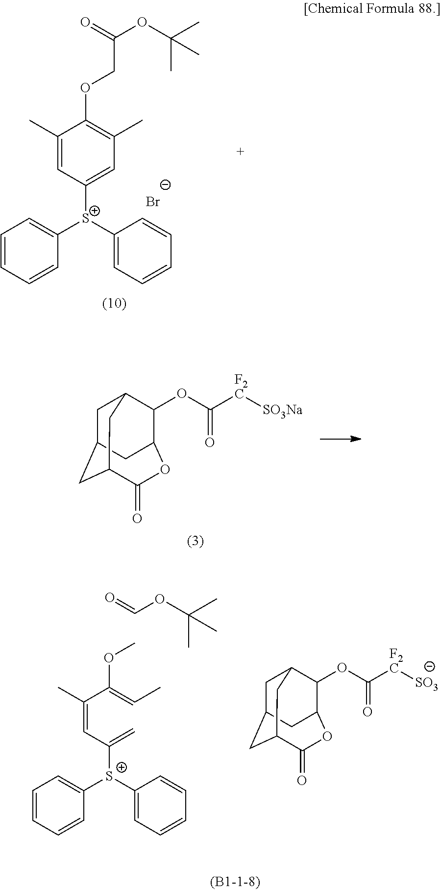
C1=CC=CC([S+](C2=CC=CC=C2)C(C=C(C(=CC)OC)C)=C)=C1.C(OC(C)(C)C)=O.C1C2CC3CC1C(OC([F2C][SO3])=O)C(C2)OC3=O.C1C2CC3CC1C(OC([F2C][SO3Na])=O)C(C2)OC3=O.C1=CC=CC([S+](C2=CC=CC=C2)C2=CC(C)=C(OCC(OC(C)(C)C)=O)C(C)=C2)=C1.[Br-]
